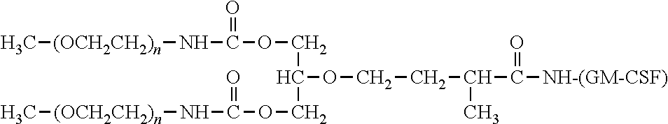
C[(OCH2CH2)n]NC(=O)OCC(OCCC(C)C(=O)[NH-(GM-CSF)])COC(N[(OCH2CH2)n]C)=O
